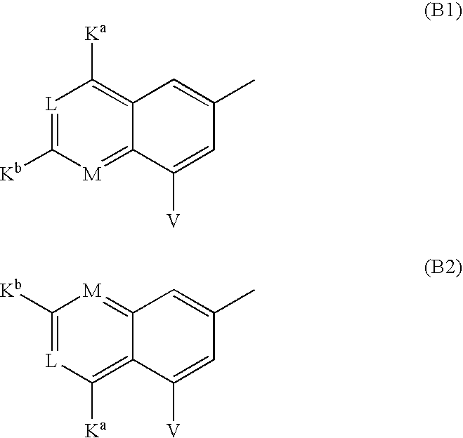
[L]1=C([Kb])[M]=C2C(=C1[Ka])C=C(C)C=C2[V].C1([Kb])=[L]C([Ka])=C2C(=[M]1)C=C(C)C=C2[V]
